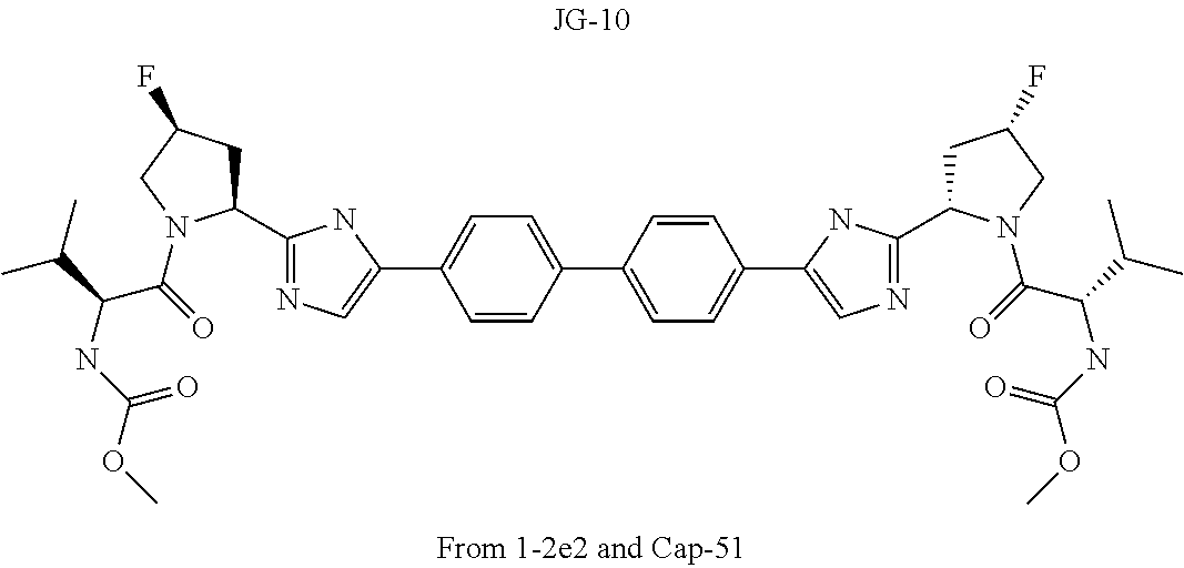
N1=C(C2CC(F)CN2C(=O)C(NC(=O)OC)C(C)C)NC(C2=CC=C(C3=CC=C(C4=CN=C(C5CC(F)CN5C(=O)C(NC(=O)OC)C(C)C)N4)C=C3)C=C2)=C1
